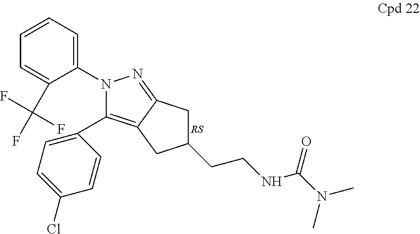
N1(C2=CC=CC=C2C(F)(F)F)C(C2=CC=C(Cl)C=C2)=C2C(=N1)CC(CCNC(N(C)C)=O)C2
